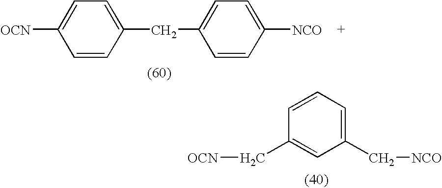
C1=CC(CC2=CC=C([NCO])C=C2)=CC=C1[OCN].C1=CC=C(C[NCO])C=C1C[OCN]
